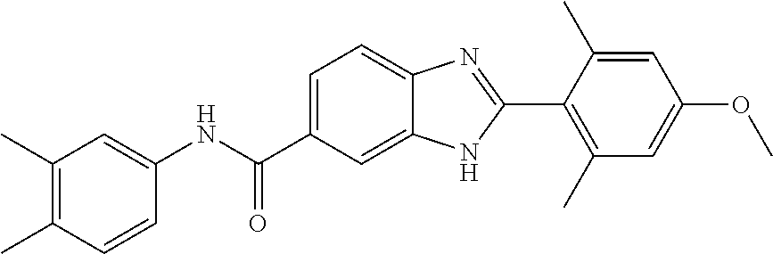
C1(NC(C2=CC=C3C(=C2)NC(C2=C(C)C=C(OC)C=C2C)=N3)=O)=CC(C)=C(C)C=C1
